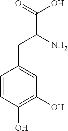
C1=CC(O)=C(O)C=C1CC(C(=O)O)N
